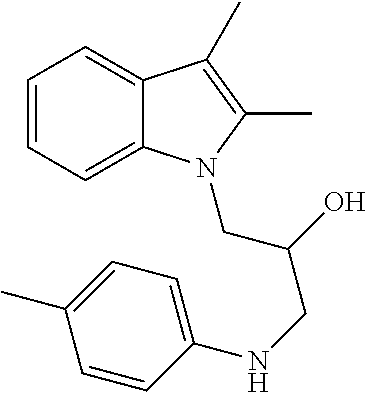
C1=CC=C2C(=C1)C(C)=C(C)N2CC(CNC1=CC=C(C)C=C1)O
